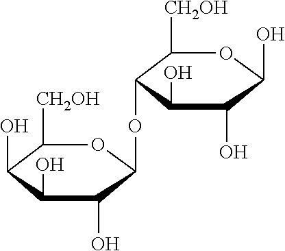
C1([CH2OH])C(OC2C(O)C(O)C(O)C([CH2OH])O2)C(O)C(O)C(O)O1
